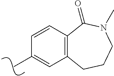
C1=CC2=C(C=C1C)CCCN(C)C2=O
